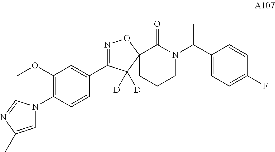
C1(OC)=C(N2C=C(C)N=C2)C=CC(C2=NOC3(C2([D])[D])CCCN(C(C2=CC=C(F)C=C2)C)C3=O)=C1
